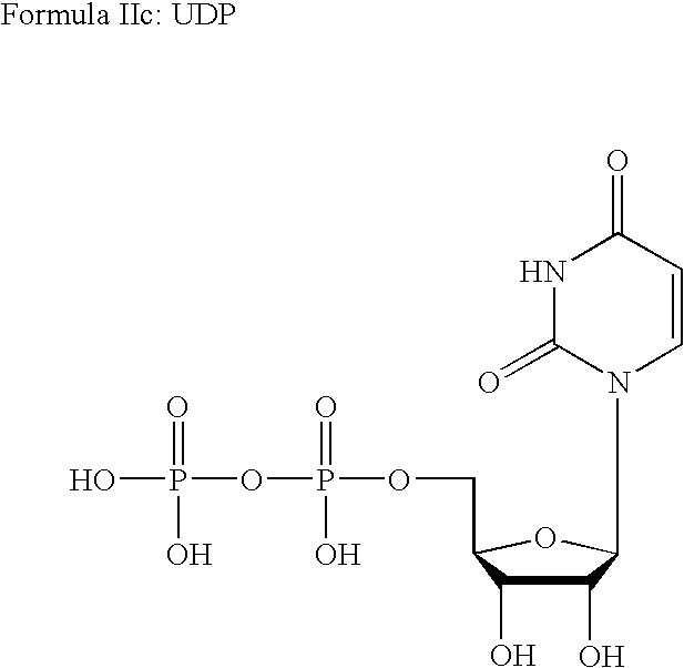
C1(O)C(O)C(COP(=O)(O)OP(=O)(O)O)OC1N1C=CC(=O)NC1=O
